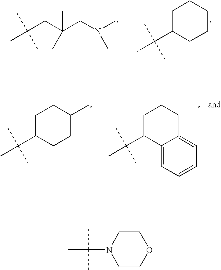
C(CC(CN(C)C)(C)C)(C)(C)C.C1C(C(C)(C)C)CCCC1.C1C(C(C)(C)C)CCC(C)C1.C1C(C(C)(C)C)C2=CC=CC=C2CC1.C1CN(C(C)(C)C)CCO1
